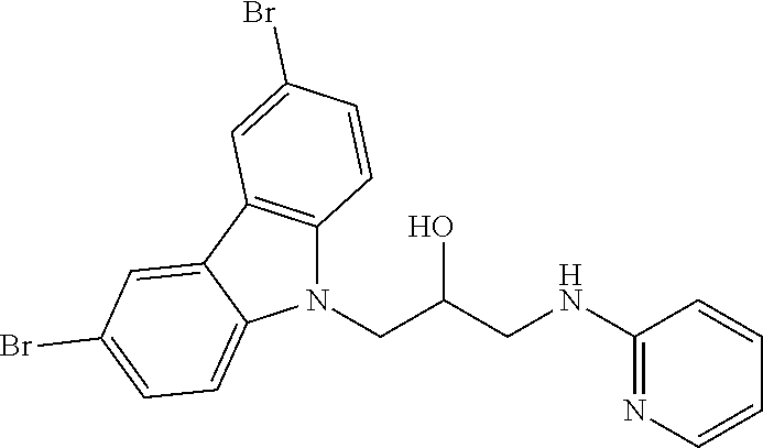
C12=C(C3=CC(Br)=CC=C3N1CC(O)CNC1=NC=CC=C1)C=C(Br)C=C2
